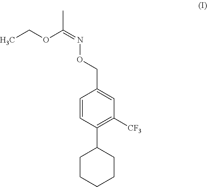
C1CCCCC1C1=C([CF3])C=C(CON=C(C)OCC)C=C1
